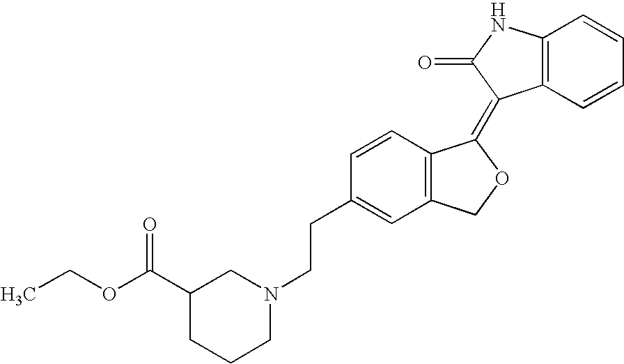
C1=CC(CCN2CC(C(OCC)=O)CCC2)=CC2=C1C(=C1C3=C(NC1=O)C=CC=C3)OC2
